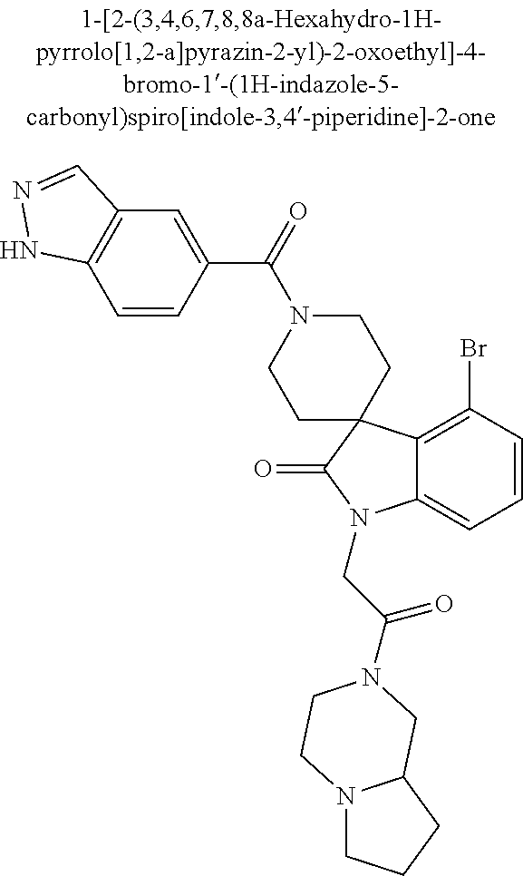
C12=C(Br)C=CC=C1N(CC(=O)N1CC3N(CCC3)CC1)C(=O)C21CCN(C(=O)C2=CC3=C(C=C2)NN=C3)CC1
